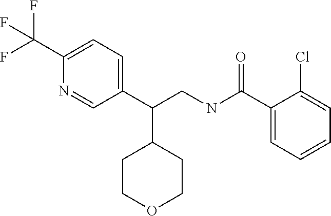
C1(C(NCC(C2=CC=C(C(F)(F)F)N=C2)C2CCOCC2)=O)=CC=CC=C1Cl
